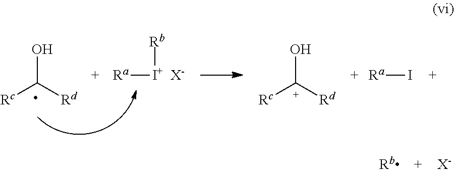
[X-].OC([Rc])[Rd].[Ra][I+][Rb].[X-].O[C+]([Rc])[Rd].[Ra]I
